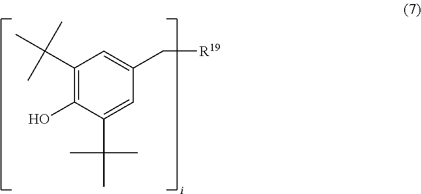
C1(C(C)(C)C)=C(O)C(C(C)(C)C)=CC(C[R19])=C1
